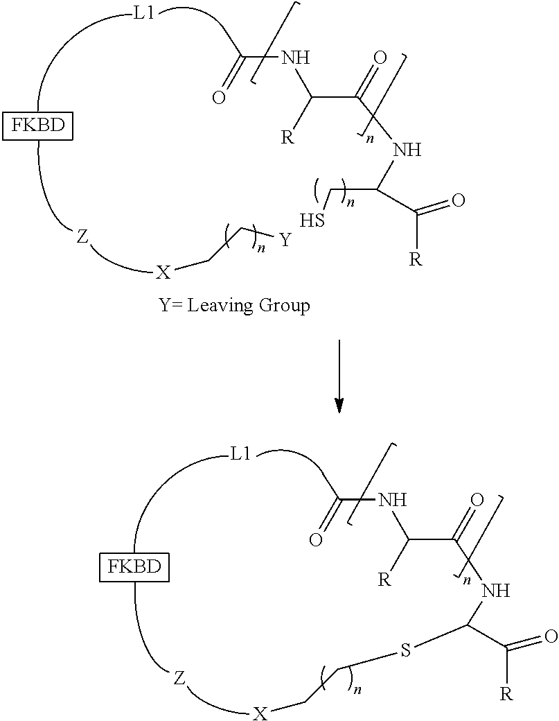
[L1].[FKBD].[L1].[FKBD].[X]CC[Y].N(C(C(=O)NC(CS)C([R])=O)[R])C(=O)C.N(C(C(=O)NC(SCC[X])C(=O)[R])[R])C(=O)C
